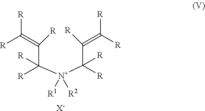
[R]C(=C([R])C([N+](C(C(=C([R])[R])[R])([R])[R])([R1])[R2])([R])[R])[R].[X-]
